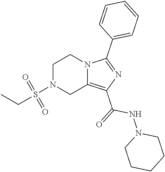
C1N(S(CC)(=O)=O)CC2=C(C(=O)NN3CCCCC3)N=C(C3=CC=CC=C3)N2C1
